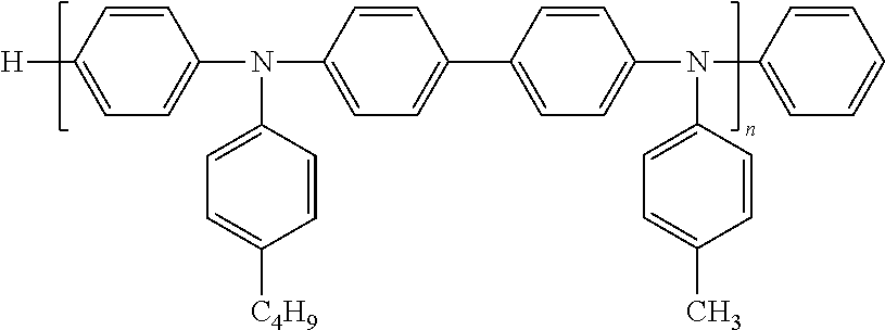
C1([H])=CC=C(N(C2=CC=C(C3=CC=C(N(C4=CC=CC=C4)C4=CC=C(C)C=C4)C=C3)C=C2)C2=CC=C([C4H9])C=C2)C=C1
